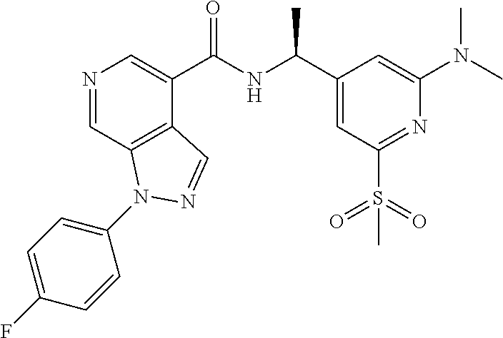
N1=CC2=C(C(C(NC(C3=CC(S(=O)(=O)C)=NC(N(C)C)=C3)C)=O)=C1)C=NN2C1=CC=C(F)C=C1
